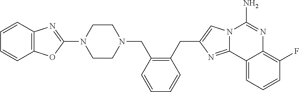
C1(N2CCN(CC3=C(CC4=CN5C(=N4)C4=CC=CC(F)=C4N=C5N)C=CC=C3)CC2)=NC2=C(O1)C=CC=C2
